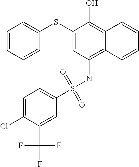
C1=CC=CC(SC2=CC(NS(C3=CC=C(Cl)C(C(F)(F)F)=C3)(=O)=O)=C3C(=C2O)C=CC=C3)=C1
